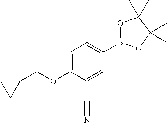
C1=C(OCC2CC2)C(C#N)=CC(B2OC(C)(C)C(C)(C)O2)=C1
